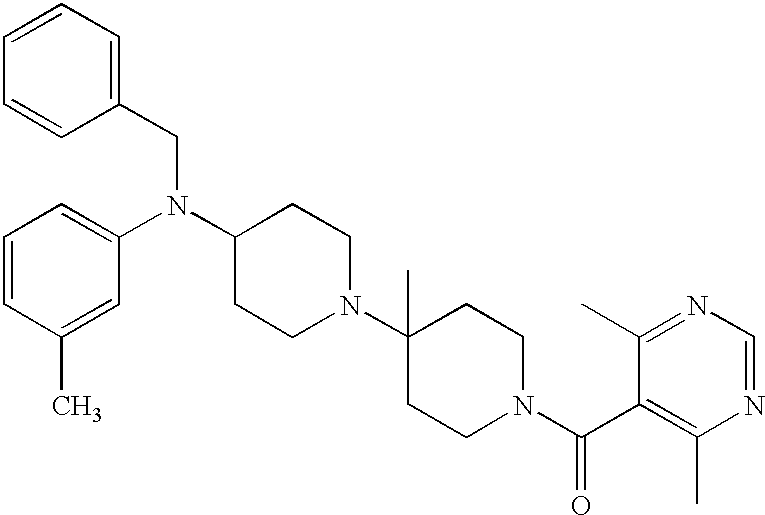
C1=CC(CN(C2CCN(C3(C)CCN(C(C4=C(C)N=CN=C4C)=O)CC3)CC2)C2=CC=CC(C)=C2)=CC=C1
